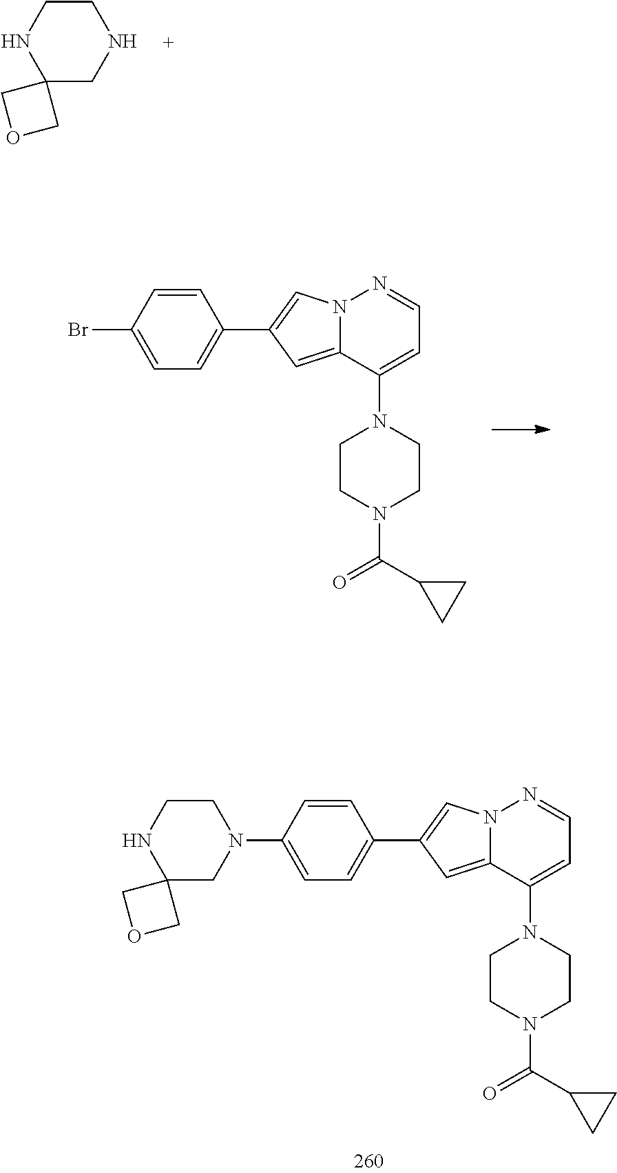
C1CNCC2(N1)COC2.C1=CC(C2=CN3C(=C2)C(N2CCN(C(C4CC4)=O)CC2)=CC=N3)=CC=C1Br.C1=CC(C2=CN3C(=C2)C(N2CCN(C(C4CC4)=O)CC2)=CC=N3)=CC=C1N1CCNC2(C1)COC2
